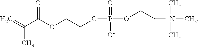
C=C(C)C(OCCOP([O-])(=O)OCC[N+](C)(C)C)=O
